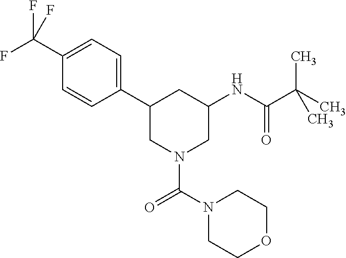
C1(C2CN(C(=O)N3CCOCC3)CC(NC(=O)C(C)(C)C)C2)=CC=C(C(F)(F)F)C=C1
